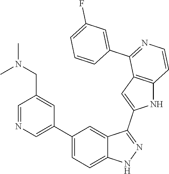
C1(C2=CN=CC(CN(C)C)=C2)=CC=C2C(=C1)C(C1=CC3=C(N1)C=CN=C3C1=CC(F)=CC=C1)=NN2
